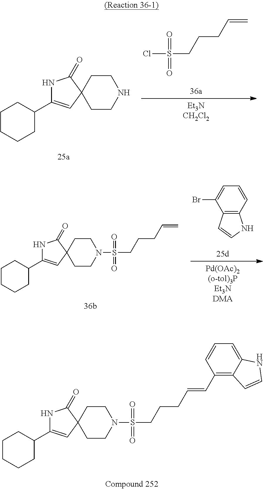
N1C(C2CCCCC2)=CC2(C1=O)CCNCC2.ClS(CCCC=C)(=O)=O.C12=C(C=CC=C1Br)NC=C2.N1C(C2CCCCC2)=CC2(C1=O)CCN(S(CCCC=C)(=O)=O)CC2.N1C(C2CCCCC2)=CC2(C1=O)CCN(S(CCCC=CC1=C3C(=CC=C1)NC=C3)(=O)=O)CC2
